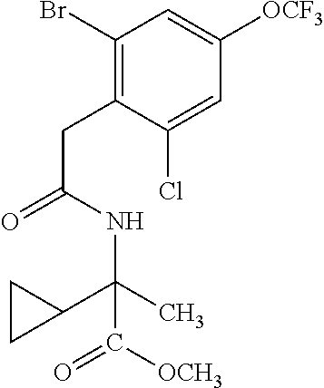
C1(Br)=C(CC(NC(C)(C2CC2)C([OCH3])=O)=O)C(Cl)=CC([OCF3])=C1
